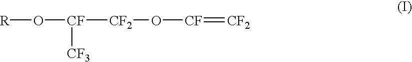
[R]O[CF]([CF3])[CF2]O[CF]=[CF2]
